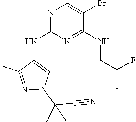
N1=C(NC2=CN(C(C#N)(C)C)N=C2C)N=C(NCC(F)F)C(Br)=C1
